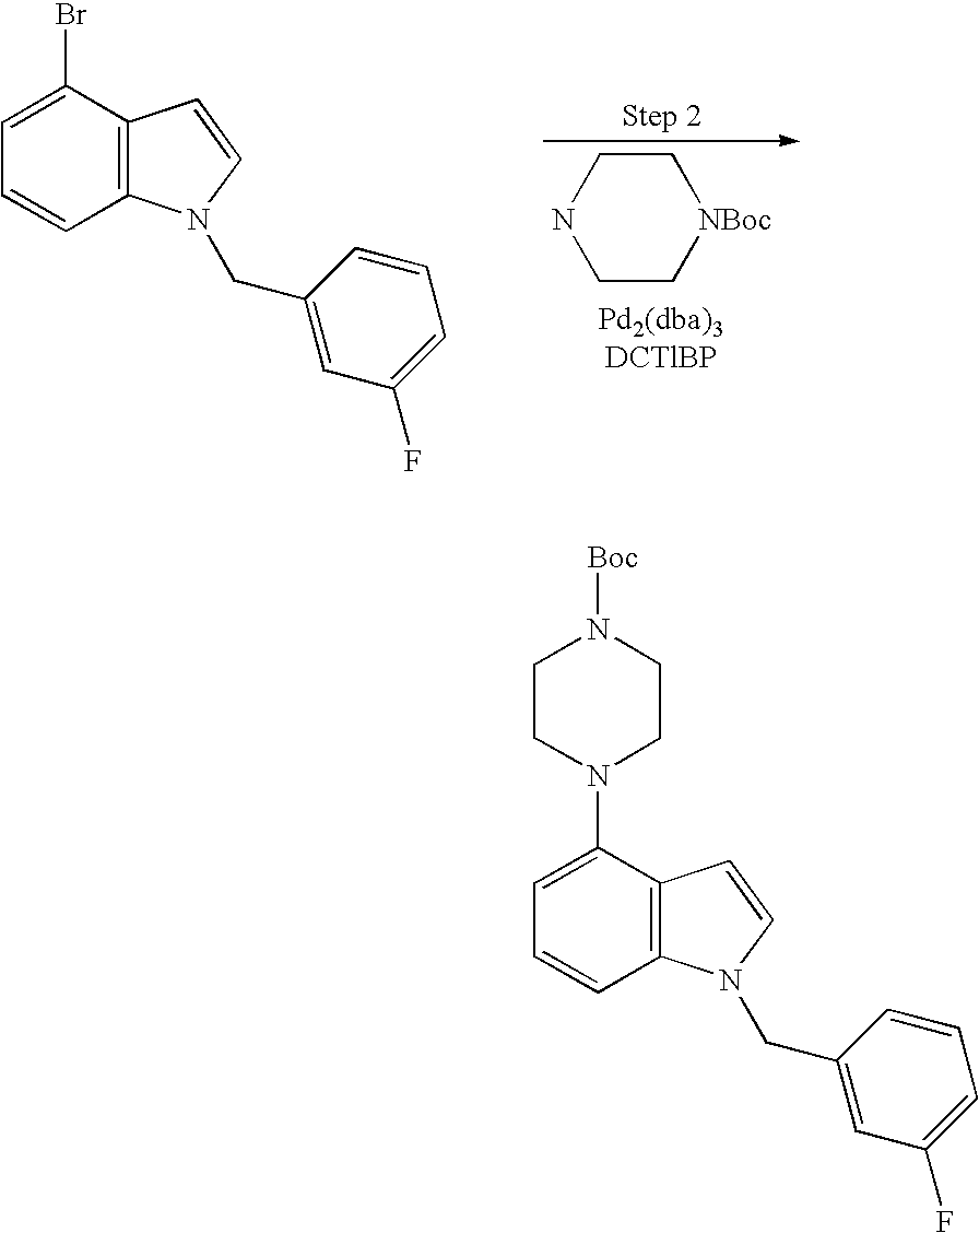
C1=C(Br)C2=C(C=C1)N(CC1=CC(F)=CC=C1)C=C2.N1CC[NBoc]CC1.C1=C(N2CCN([Boc])CC2)C2=C(C=C1)N(CC1=CC(F)=CC=C1)C=C2
